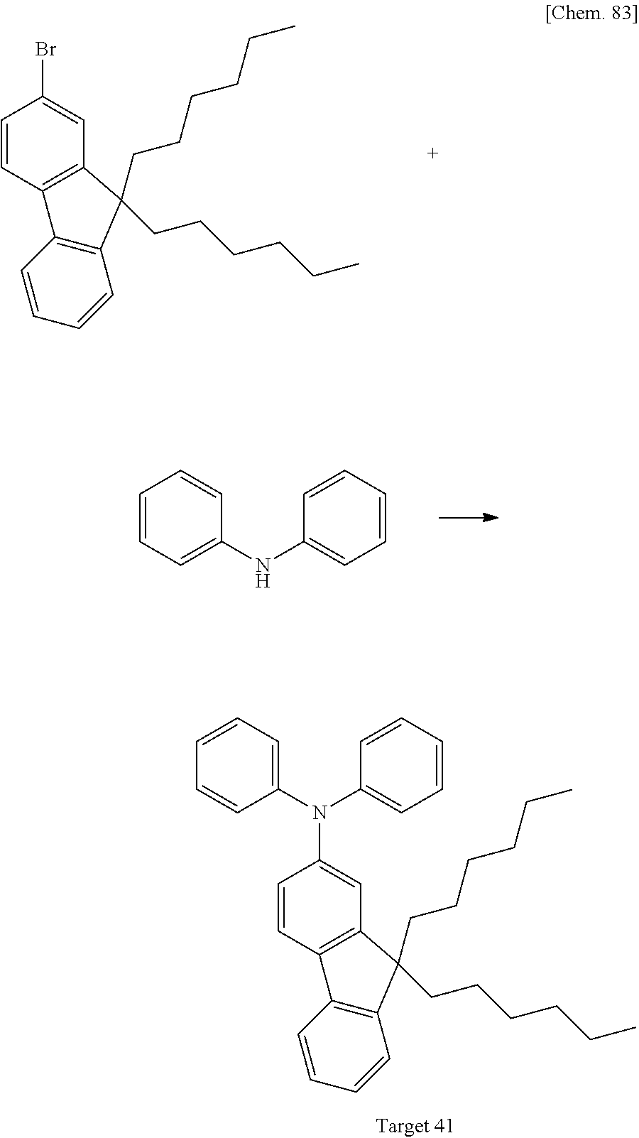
C1=CC2=C(C=C1Br)C(CCCCCC)(CCCCCC)C1=C2C=CC=C1.C1=CC=C(NC2=CC=CC=C2)C=C1.C1=CC2=C(C=C1N(C1=CC=CC=C1)C1=CC=CC=C1)C(CCCCCC)(CCCCCC)C1=C2C=CC=C1
